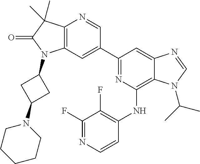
C12=C(C=C(C3=NC(NC4=C(F)C(F)=NC=C4)=C4C(=C3)N=CN4C(C)C)C=N1)N(C1CC(N3CCCCC3)C1)C(=O)C2(C)C
